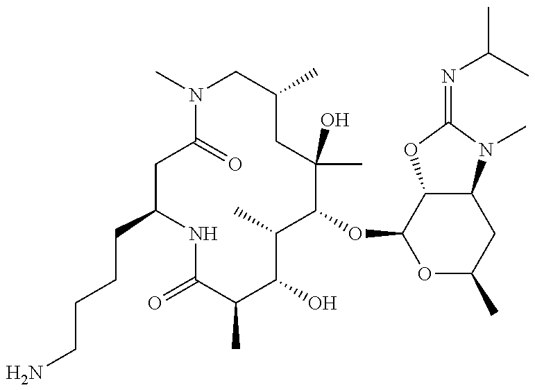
C1(CCCCN)CC(=O)N(C)CC(C)CC(C)(O)C(OC2OC(C)CC3C2OC(=NC(C)C)N3C)C(C)C(O)C(C)C(=O)N1
